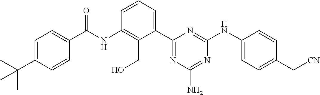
C(NC1=C(CO)C(C2=NC(N)=NC(NC3=CC=C(C[CN])C=C3)=N2)=CC=C1)(=O)C1=CC=C(C(C)(C)C)C=C1
